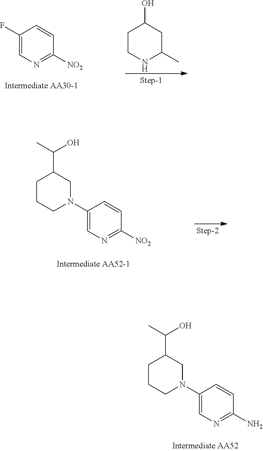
C1CNC(C)CC1O.C1(F)=CN=C([NO2])C=C1.C1CCN(C2=CN=C([NO2])C=C2)CC1C(C)O.C1CCN(C2=CN=C(N)C=C2)CC1C(C)O
